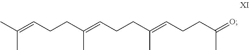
CC(=CCCC(=CCCC(=CCCC(=O)C)C)C)C
